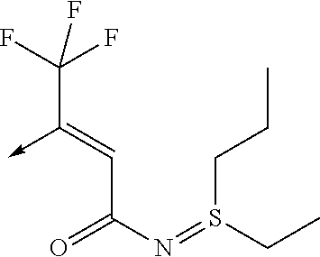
C(C(N=S(CC)CCC)=O)=C(->C)C(F)(F)F
